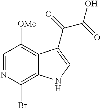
C12=C(Br)N=CC([OMe])=C1C(C(=O)C(=O)O)=CN2
